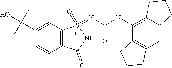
C12=C(C=C(C(O)(C)C)C=C1)S(=O)(=NC(=O)NC1=C3C(=CC4=C1CCC4)CCC3)NC2=O
